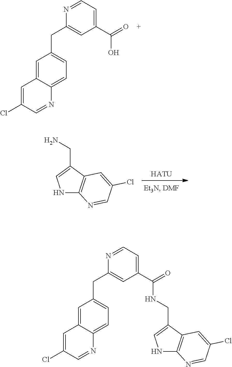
OC(C1=CC=NC(CC2=CC=C3C(=C2)C=C(Cl)C=N3)=C1)=O.[HATU].N1C2=C(C(CN)=C1)C=C(Cl)C=N2.N1C2=C(C(CNC(C3=CC=NC(CC4=CC=C5C(=C4)C=C(Cl)C=N5)=C3)=O)=C1)C=C(Cl)C=N2
